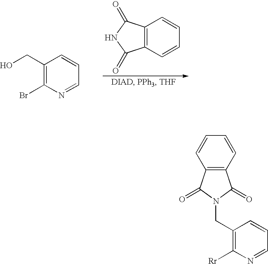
C1(CO)=C(Br)N=CC=C1.C12=C(C=CC=C1)C(=O)NC2=O.C1=CC=CC2=C1C(=O)N(CC1=C([Rr])N=CC=C1)C2=O
